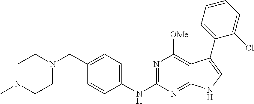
C1N(C)CCN(CC2=CC=C(NC3=NC([OMe])=C4C(=N3)NC=C4C3=CC=CC=C3Cl)C=C2)C1
